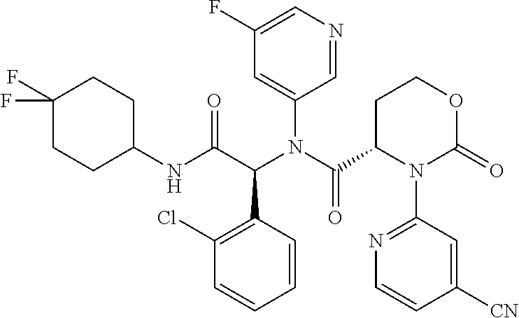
C1(Cl)=C(C(C(NC2CCC(F)(F)CC2)=O)N(C(C2N(C3=NC=CC([CN])=C3)C(=O)OCC2)=O)C2=CC(F)=CN=C2)C=CC=C1
